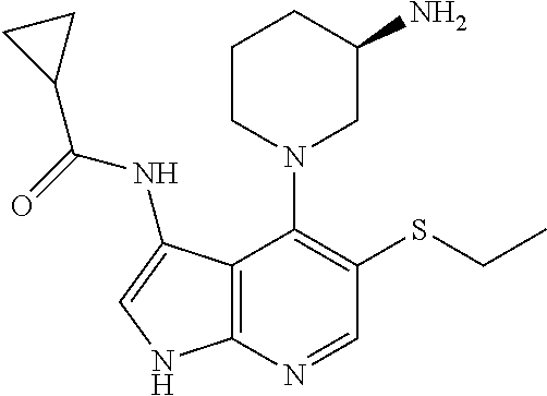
C1CN(C2=C(SCC)C=NC3=C2C(NC(=O)C2CC2)=CN3)CC(N)C1
